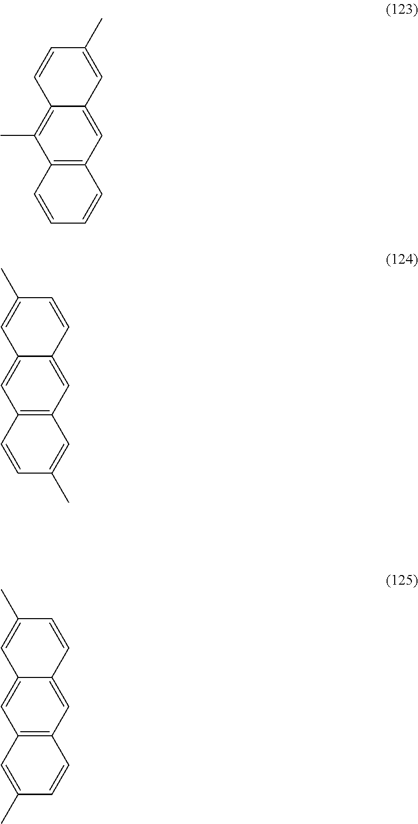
C12=C(C)C3=C(C=C1C=C(C)C=C2)C=CC=C3.C12=CC3=C(C=C1C=CC(C)=C2)C=C(C)C=C3.C12=CC3=C(C=C1C=CC(C)=C2)C=CC(C)=C3
